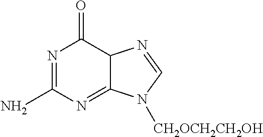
N1=C(N)N=C2C(C1=O)N=CN2[CH2OCH2CH2OH]
